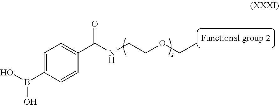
C1=C(B(O)O)C=CC(C(NCCOCC)=O)=C1
